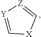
[Y]1=C[X]C=[Z]1
